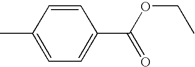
CC1=CC=C(C(=O)OCC)C=C1
